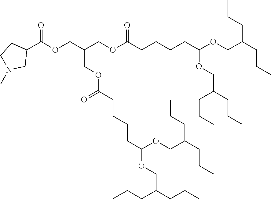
O(CC(COC(CCCCC(OCC(CCC)CCC)OCC(CCC)CCC)=O)COC(=O)CCCCC(OCC(CCC)CCC)OCC(CCC)CCC)C(C1CCN(C)C1)=O
